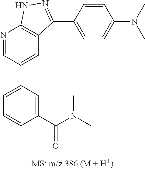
N1=CC(C2=CC=CC(C(N(C)C)=O)=C2)=CC2=C1NN=C2C1=CC=C(N(C)C)C=C1
